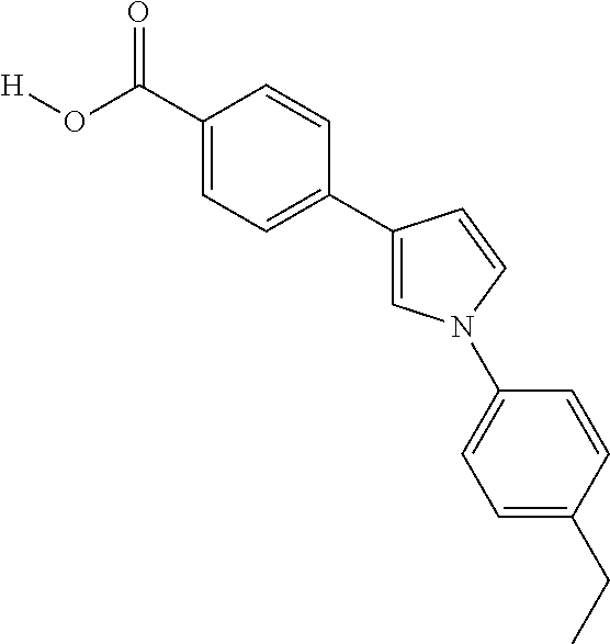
C1=C(C(O[H])=O)C=CC(C2=CN(C3=CC=C(CC)C=C3)C=C2)=C1
